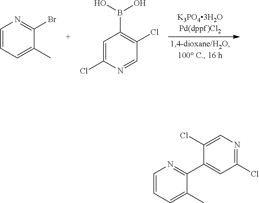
C1=CC=C(C)C(Br)=N1.C1=C(Cl)N=CC(Cl)=C1B(O)O.C1=CC=C(C)C(C2=CC(Cl)=NC=C2Cl)=N1
